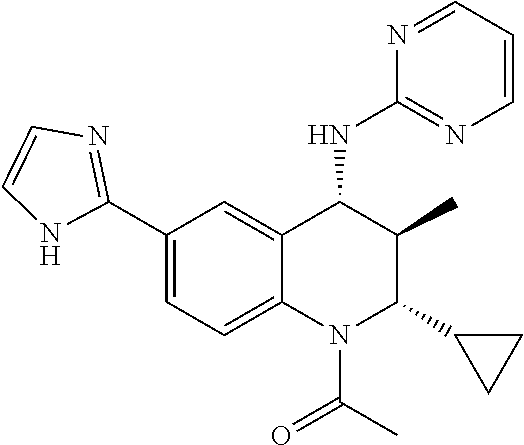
C1(C2=NC=CN2)=CC=C2C(=C1)C(NC1=NC=CC=N1)C(C)C(C1CC1)N2C(C)=O
